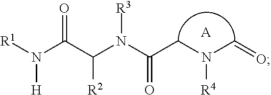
[R1]N(C(C(N(C(CN(C=O)[R4])=O)[R3])[R2])=O)[H].[A]
